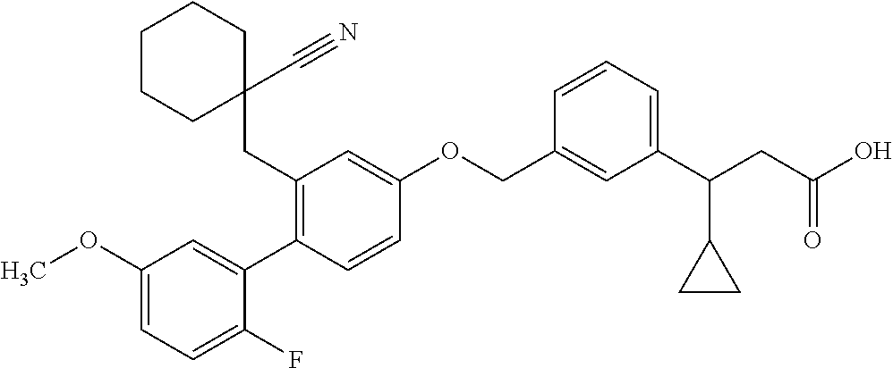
C1(OC)=CC=C(F)C(C2=C(CC3(C#N)CCCCC3)C=C(OCC3=CC(C(CC(O)=O)C4CC4)=CC=C3)C=C2)=C1
